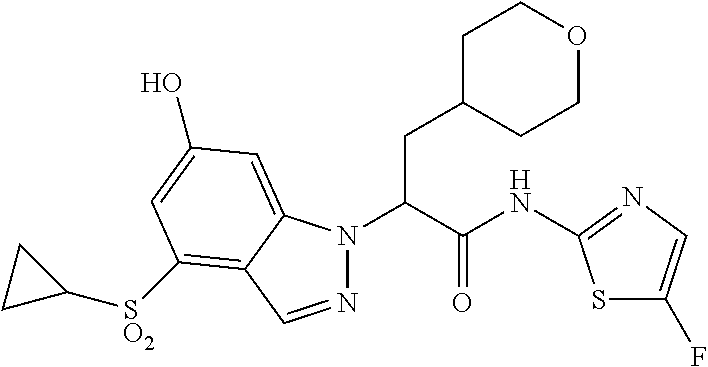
N1(C(C(NC2=NC=C(F)S2)=O)CC2CCOCC2)N=CC2=C([SO2]C3CC3)C=C(O)C=C12
